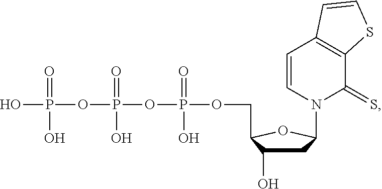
C1C(O)C(COP(=O)(O)OP(=O)(O)OP(O)(=O)O)OC1N1C(=S)C2=C(C=C1)C=CS2
